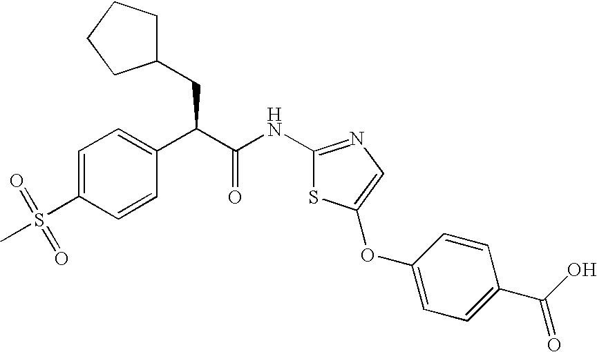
C1=C(S(C)(=O)=O)C=CC(C(C(=O)NC2=NC=C(OC3=CC=C(C(O)=O)C=C3)S2)CC2CCCC2)=C1
